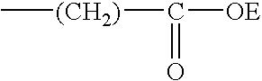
C[(CH2)]C(=O)[OE]
